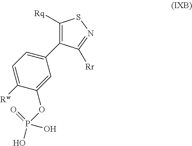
C1([Rq])=C(C2=CC=C([Rw])C(OP(O)(O)=O)=C2)C([Rr])=NS1
